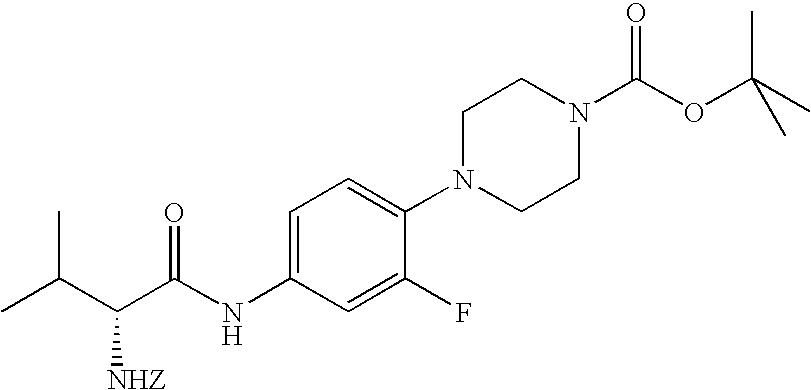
C1=C(NC(C(C(C)C)[NHZ])=O)C=C(F)C(N2CCN(C(OC(C)(C)C)=O)CC2)=C1
